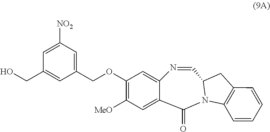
C1(OCC2=CC([NO2])=CC(CO)=C2)=C([MeO])C=C2C(=C1)N=CC1N(C3=C(C1)C=CC=C3)C2=O
